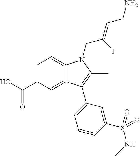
C1=C(C(O)=O)C=C2C(=C1)N(CC(=CCN)F)C(C)=C2C1=CC=CC(S(NC)(=O)=O)=C1
